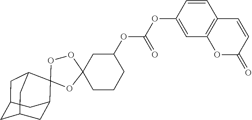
O1C2(CCCC(OC(OC3=CC4=C(C=C3)C=CC(=O)O4)=O)C2)OOC12C1CC3CC(CC2C3)C1
